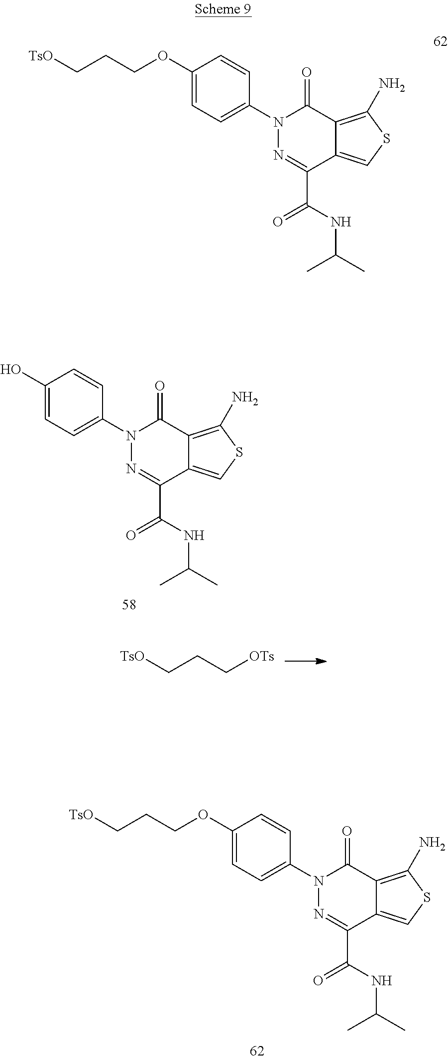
C1(O)=CC=C(N2N=C(C(NC(C)C)=O)C3=CSC(N)=C3C2=O)C=C1.[TsO]CCC[OTs].C1(OCCC[TsO])=CC=C(N2N=C(C(NC(C)C)=O)C3=CSC(N)=C3C2=O)C=C1.C1(OCCC[TsO])=CC=C(N2N=C(C(NC(C)C)=O)C3=CSC(N)=C3C2=O)C=C1
